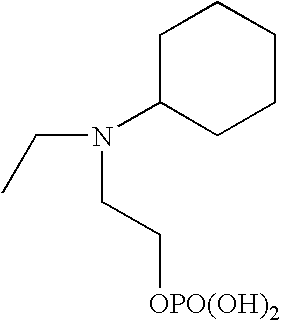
CCN(CC[OPO(OH)2])C1CCCCC1
